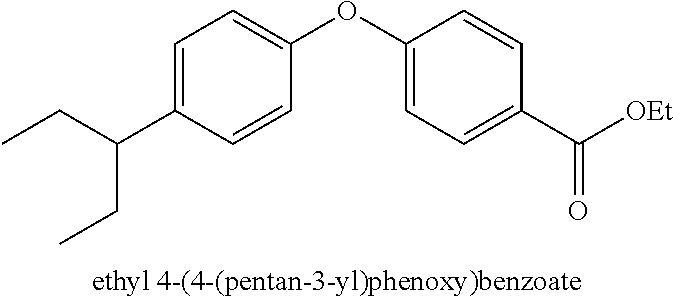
C1=C(C(CC)CC)C=CC(OC2=CC=C(C([OEt])=O)C=C2)=C1
